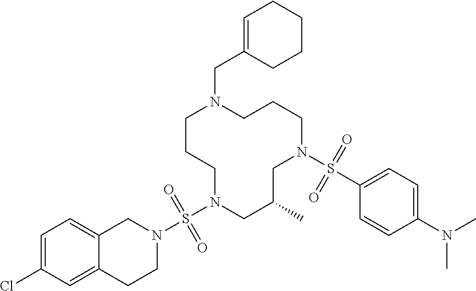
C1CCN(S(N2CC3=CC=C(Cl)C=C3CC2)(=O)=O)CC(C)CN(S(C2=CC=C(N(C)C)C=C2)(=O)=O)CCCN1CC1=CCCCC1
